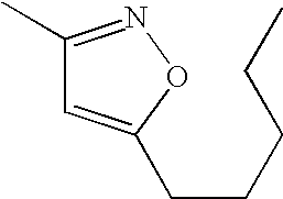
C1(C)=NOC(CCCCC)=C1
